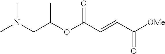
C(C(OC(C=CC([OMe])=O)=O)C)N(C)C
